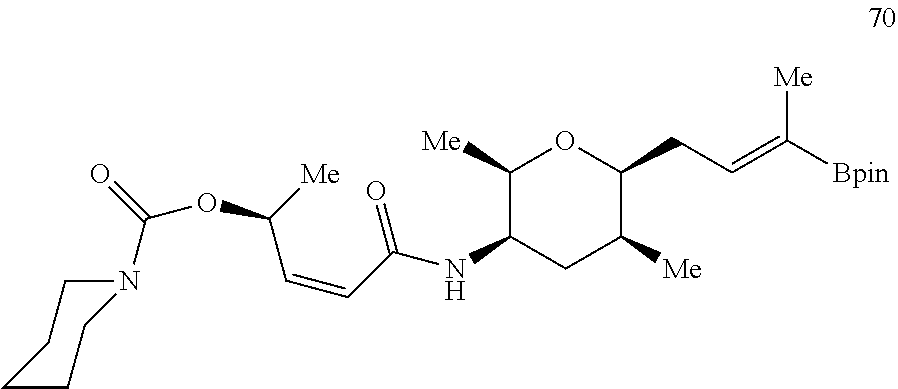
C1CCN(C(=O)OC([Me])C=CC(NC2C([Me])OC(CC=C([Bpin])[Me])C([Me])C2)=O)CC1
